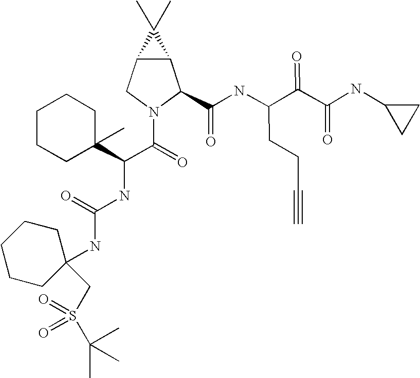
C12C(CN(C(=O)C(NC(NC3(CS(C(C)(C)C)(=O)=O)CCCCC3)=O)C3(C)CCCCC3)C1C(NC(C(C(NC1CC1)=O)=O)CCC#C)=O)C2(C)C
